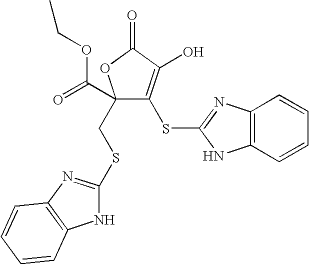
C1(CSC2=NC3=C(N2)C=CC=C3)(C(=O)OCC)C(SC2=NC3=C(N2)C=CC=C3)=C(O)C(=O)O1
